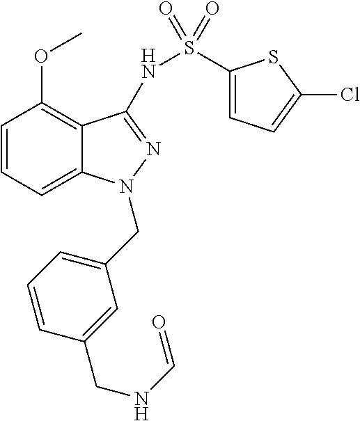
C1=CC=C2C(=C1OC)C(NS(=O)(=O)C1=CC=C(Cl)S1)=NN2CC1=CC=CC(CNC=O)=C1
